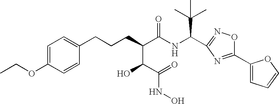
C(C(C(NC(C(C)(C)C)C1=NOC(C2=CC=CO2)=N1)=O)C(O)C(=O)NO)CCC1=CC=C(OCC)C=C1
